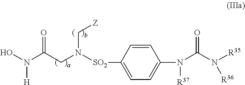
ON(C(CN(C[Z])[SO2]C1=CC=C(N([R37])C(N([R35])[R36])=O)C=C1)=O)[H]
